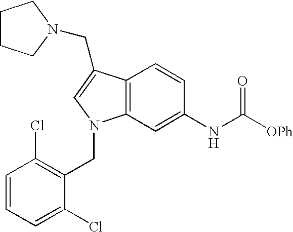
C12=C(C=C(NC([OPh])=O)C=C1)N(CC1=C(Cl)C=CC=C1Cl)C=C2CN1CCCC1
